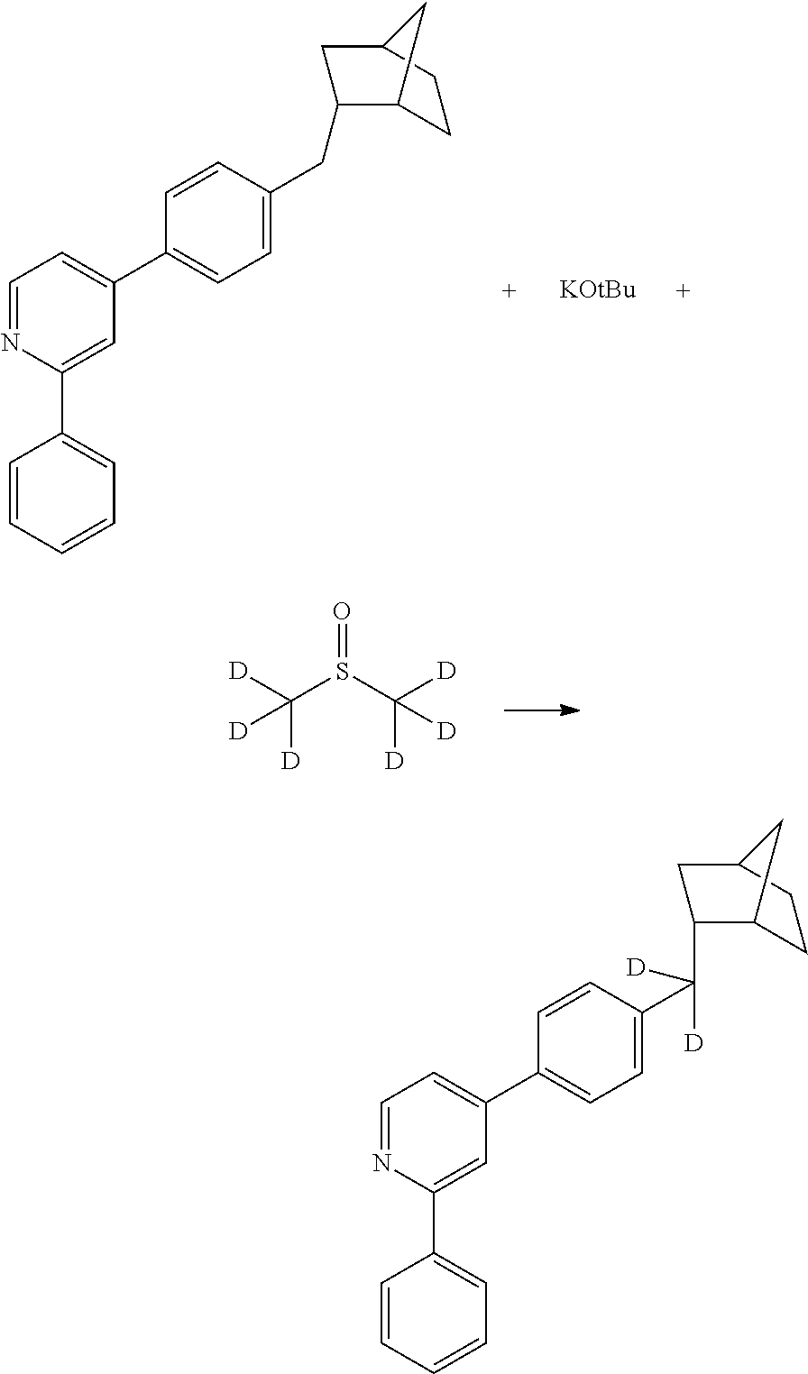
[KOtBu].N1=CC=C(C2=CC=C(CC3C4CCC(C3)C4)C=C2)C=C1C1=CC=CC=C1.C(S(C([D])([D])[D])=O)([D])([D])[D].N1=CC=C(C2=CC=C(C([D])(C3C4CCC(C3)C4)[D])C=C2)C=C1C1=CC=CC=C1
